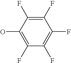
OC1=C(F)C(F)=C(F)C(F)=C1F
